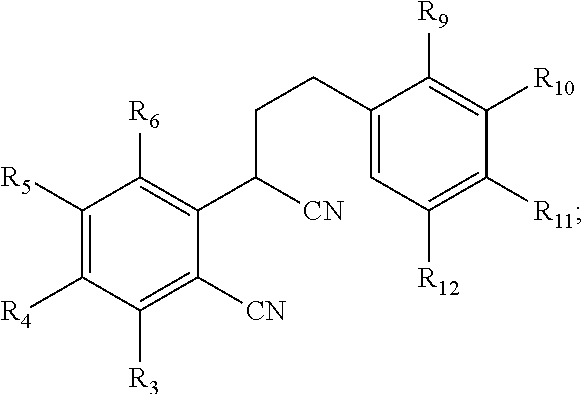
C1([R5])=C([R4])C([R3])=C([CN])C(C(CCC2=CC([R12])=C([R11])C([R10])=C2[R9])[CN])=C1[R6]
